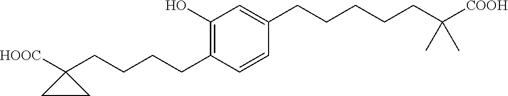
C1(CCCCC2([HOOC])CC2)=C(O)C=C(CCCCCC([COOH])(C)C)C=C1
